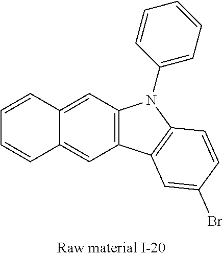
C12=CC3=C(C=C1C=CC=C2)N(C1=CC=CC=C1)C1=C3C=C(Br)C=C1
